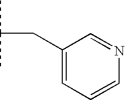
CC(C)CC1=CC=CN=C1
